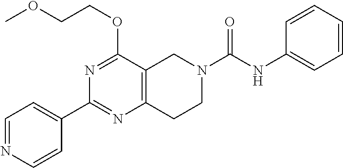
C1=NC=CC(C2=NC3=C(C(OCCOC)=N2)CN(C(NC2=CC=CC=C2)=O)CC3)=C1
